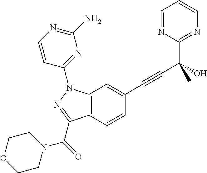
C12=C(C=CC(C#CC(O)(C3=NC=CC=N3)C)=C1)C(C(=O)N1CCOCC1)=NN2C1=NC(N)=NC=C1
